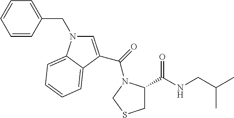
C1=CC(CN2C=C(C(=O)N3C(C(NCC(C)C)=O)CSC3)C3=CC=CC=C23)=CC=C1
